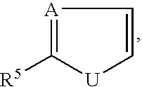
[A]1=C([R5])[U]C=C1
